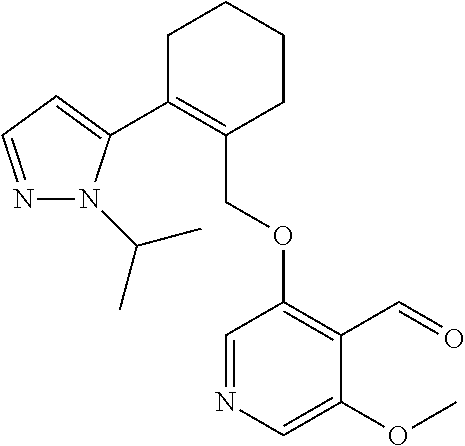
C1C(C2=CC=NN2C(C)C)=C(COC2=C(C=O)C(OC)=CN=C2)CCC1
